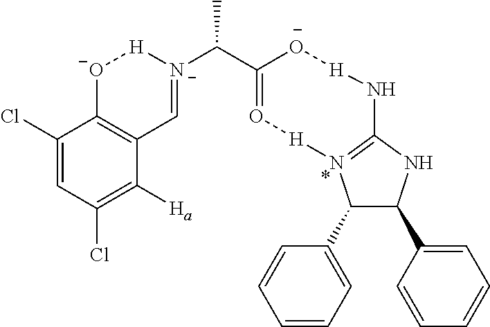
C1(C2=CC=CC=C2)C(C2=CC=CC=C2)NC2=N1[H]O=C(C([N-]1=CC3=C([O-][H]1)C(Cl)=CC(Cl)=C3[Ha])C)[O-][H]N2
